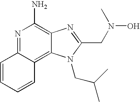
N1=C2C(=C3C(=C1N)N=C(CN(O)C)N3CC(C)C)C=CC=C2
